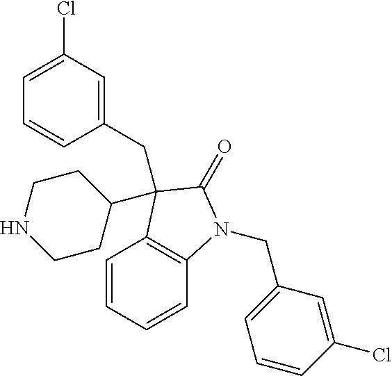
C1=CC=CC2=C1C(C1CCNCC1)(CC1=CC(Cl)=CC=C1)C(=O)N2CC1=CC=CC(Cl)=C1
